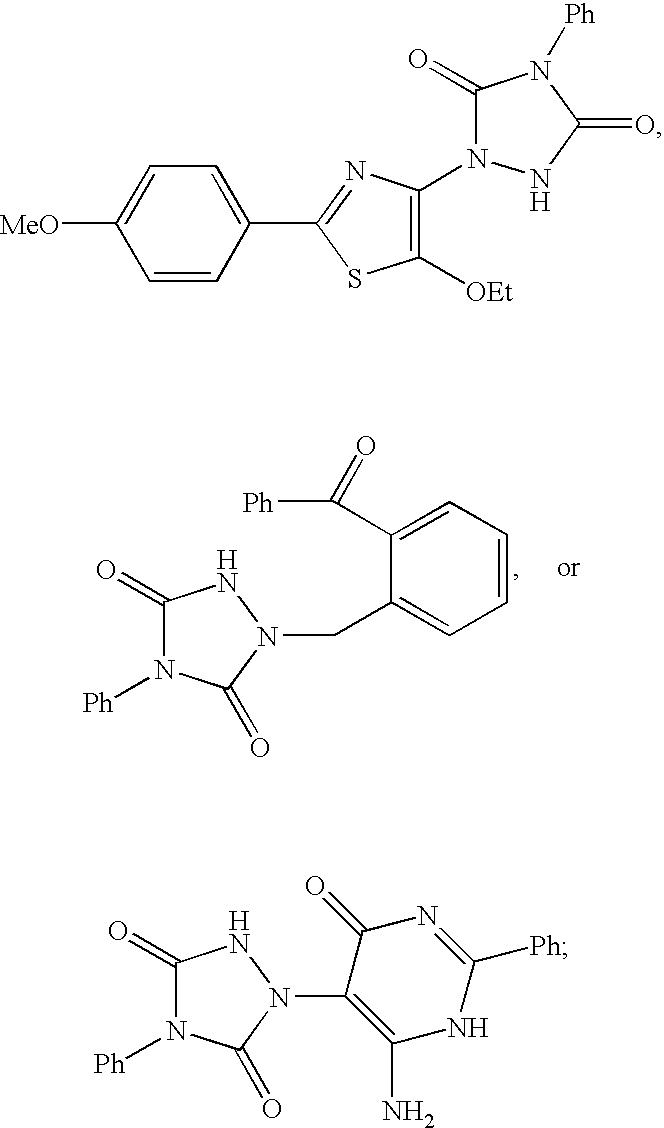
C1=CC=C(C(=O)[Ph])C(CN2NC(=O)N([Ph])C2=O)=C1.C1=CC(C2=NC(N3C(=O)N([Ph])C(=O)N3)=C([OEt])S2)=CC=C1[MeO].C1(N2NC(=O)N([Ph])C2=O)=C(N)NC([Ph])=NC1=O
